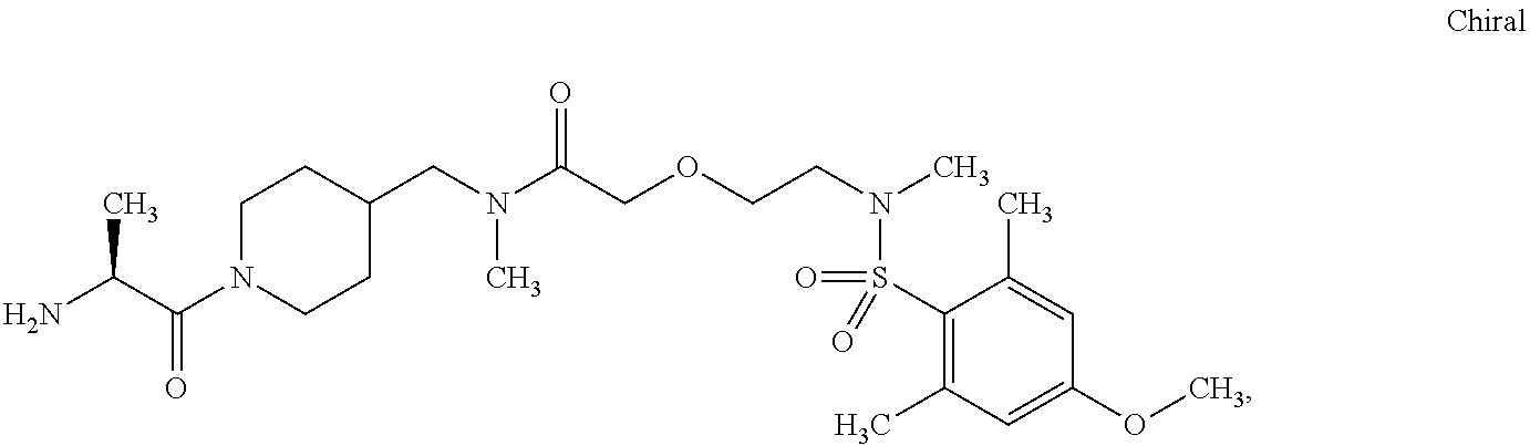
N(C(COCCN(C)S(=O)(C1=C(C)C=C(OC)C=C1C)=O)=O)(C)CC1CCN(C(=O)C(N)C)CC1
